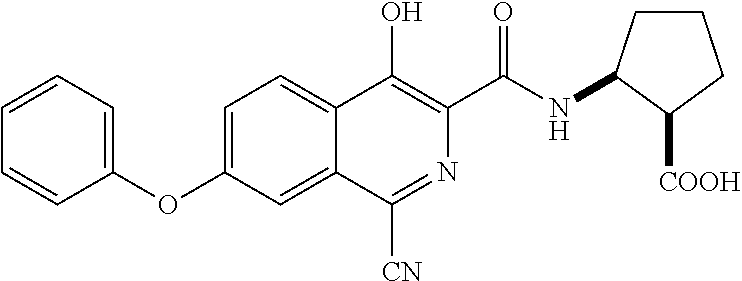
C1=CC=C(OC2=CC=C3C(=C2)C([CN])=NC(C(NC2CCCC2[COOH])=O)=C3O)C=C1
